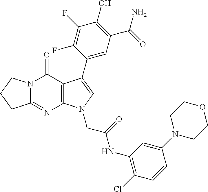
C12=NC3=C(C(=O)N1CCC2)C(C1=CC(C(N)=O)=C(O)C(F)=C1F)=CN3CC(NC1=C(Cl)C=CC(N2CCOCC2)=C1)=O
